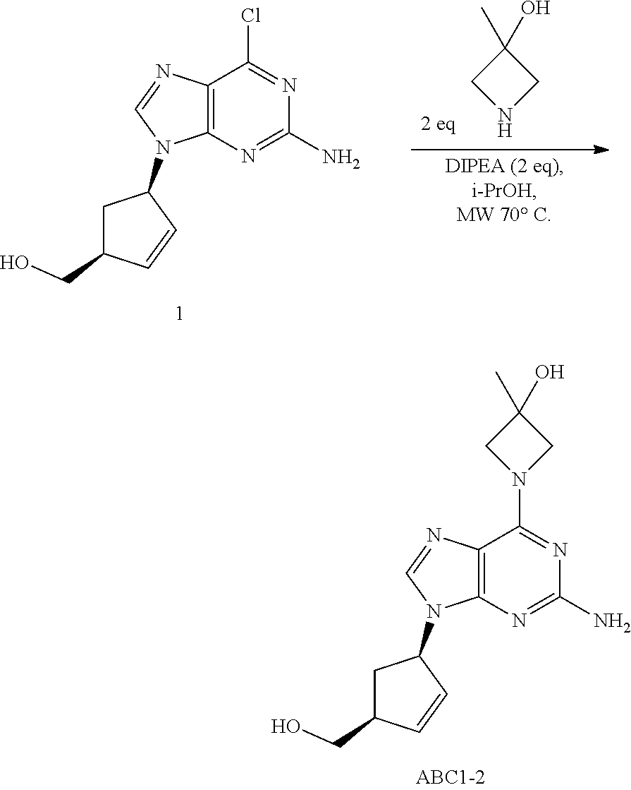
C12=C(N=C(N)N=C1Cl)N(C1CC(CO)C=C1)C=N2.N1CC(C)(O)C1.C12=C(N=C(N)N=C1N1CC(C)(O)C1)N(C1CC(CO)C=C1)C=N2
